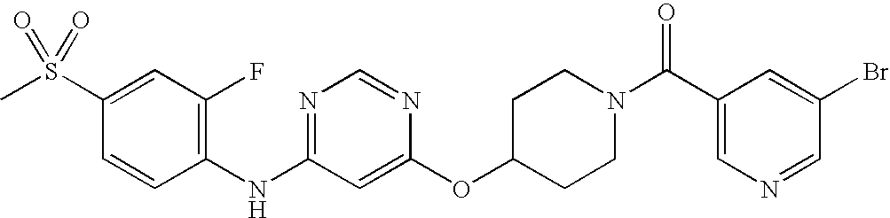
C1(S(C)(=O)=O)=CC(F)=C(NC2=NC=NC(OC3CCN(C(C4=CN=CC(Br)=C4)=O)CC3)=C2)C=C1
